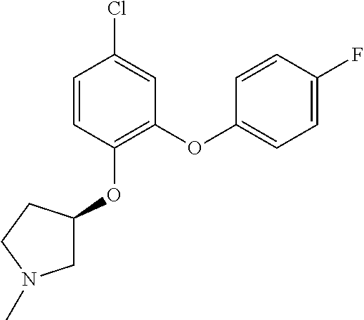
C1(OC2=C(OC3CN(C)CC3)C=CC(Cl)=C2)=CC=C(F)C=C1
